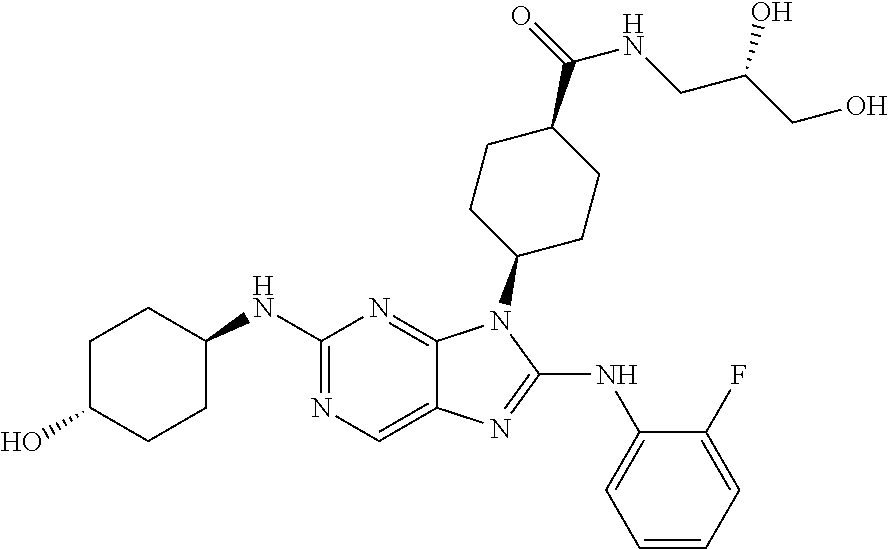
N1=C(NC2CCC(O)CC2)N=C2C(=C1)N=C(NC1=CC=CC=C1F)N2C1CCC(C(=O)NCC(CO)O)CC1
